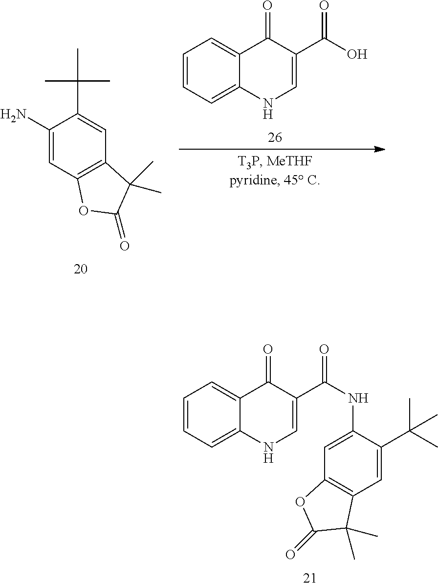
C1(N)=CC2=C(C=C1C(C)(C)C)C(C)(C)C(=O)O2.C1=CC=C2C(=C1)C(=O)C(C(=O)O)=CN2.C1=CC=C2C(=C1)C(=O)C(C(=O)NC1=CC3=C(C=C1C(C)(C)C)C(C)(C)C(=O)O3)=CN2
